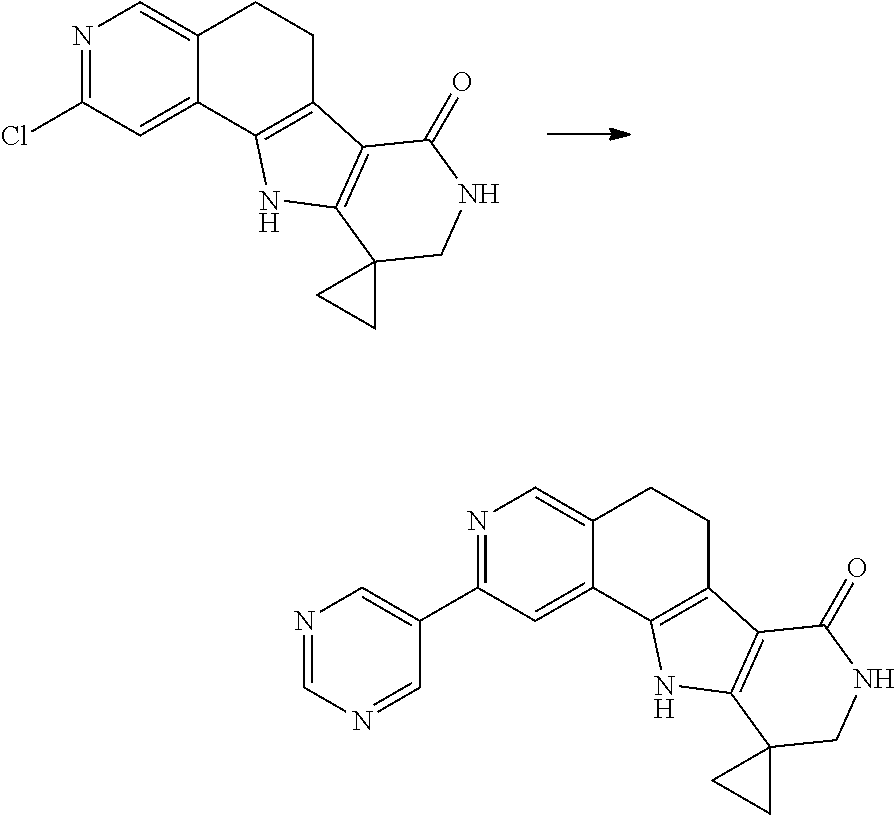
N1=C(Cl)C=C2C(=C1)CCC1=C2NC2=C1C(=O)NCC21CC1.N1=C(C2=CN=CN=C2)C=C2C(=C1)CCC1=C2NC2=C1C(=O)NCC21CC1
